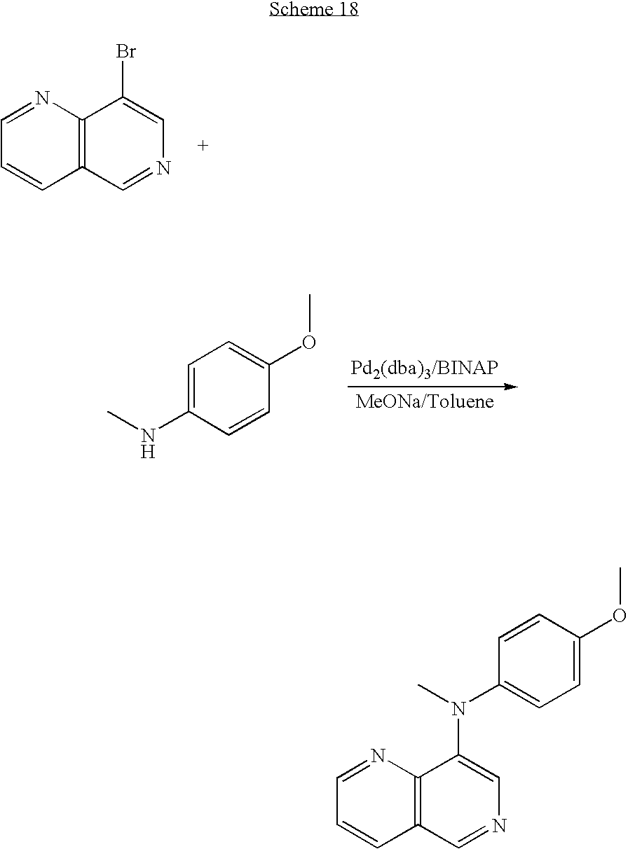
C1=NC2=C(C=C1)C=NC=C2Br.C1=C(NC)C=CC(OC)=C1.C1=NC2=C(C=C1)C=NC=C2N(C1=CC=C(OC)C=C1)C
